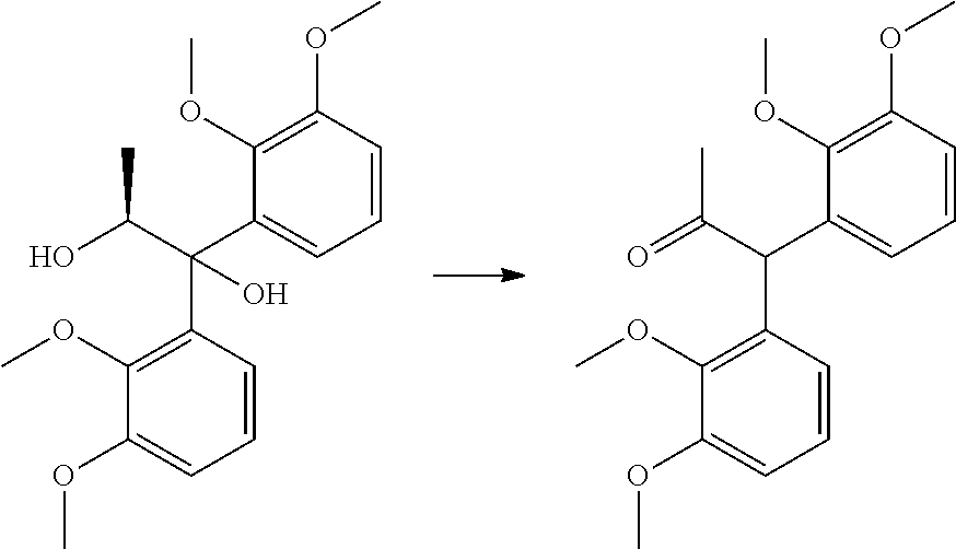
O=C(C(C1=CC=CC(OC)=C1OC)C1=C(OC)C(OC)=CC=C1)C.OC(C(C1=CC=CC(OC)=C1OC)(C1=C(OC)C(OC)=CC=C1)O)C
